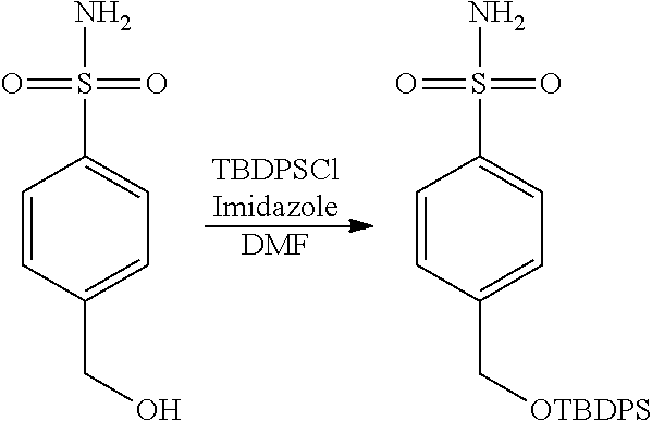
C1=CC(CO)=CC=C1S(N)(=O)=O.[TBDPSClImidazole].[DMF].C1=CC(C[OTBDPS])=CC=C1S(N)(=O)=O
